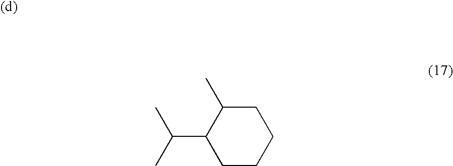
C1CCCC(C)C1C(C)C
